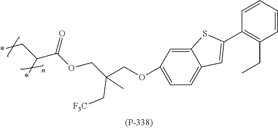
C1=C(OCC(COC(C(C*)*)=O)(C[F3C])C)C=C2C(=C1)C=C(C1=C(CC)C=CC=C1)S2
